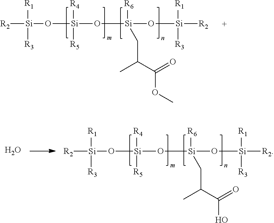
[R2][Si]([R1])([R3])O[Si](O[Si](O[Si]([R2])([R1])[R3])([R6])CC(C(=O)OC)C)([R4])[R5].[R2][Si]([R1])([R3])O[Si](O[Si](O[Si]([R2])([R1])[R3])([R6])CC(C(=O)O)C)([R4])[R5].O
